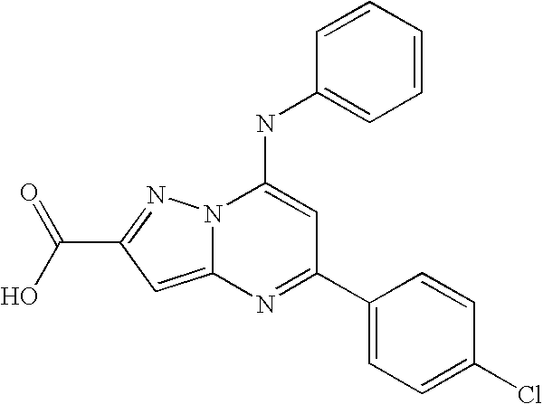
N1=C(C2=CC=C(Cl)C=C2)C=C(NC2=CC=CC=C2)N2C1=CC(C(O)=O)=N2
